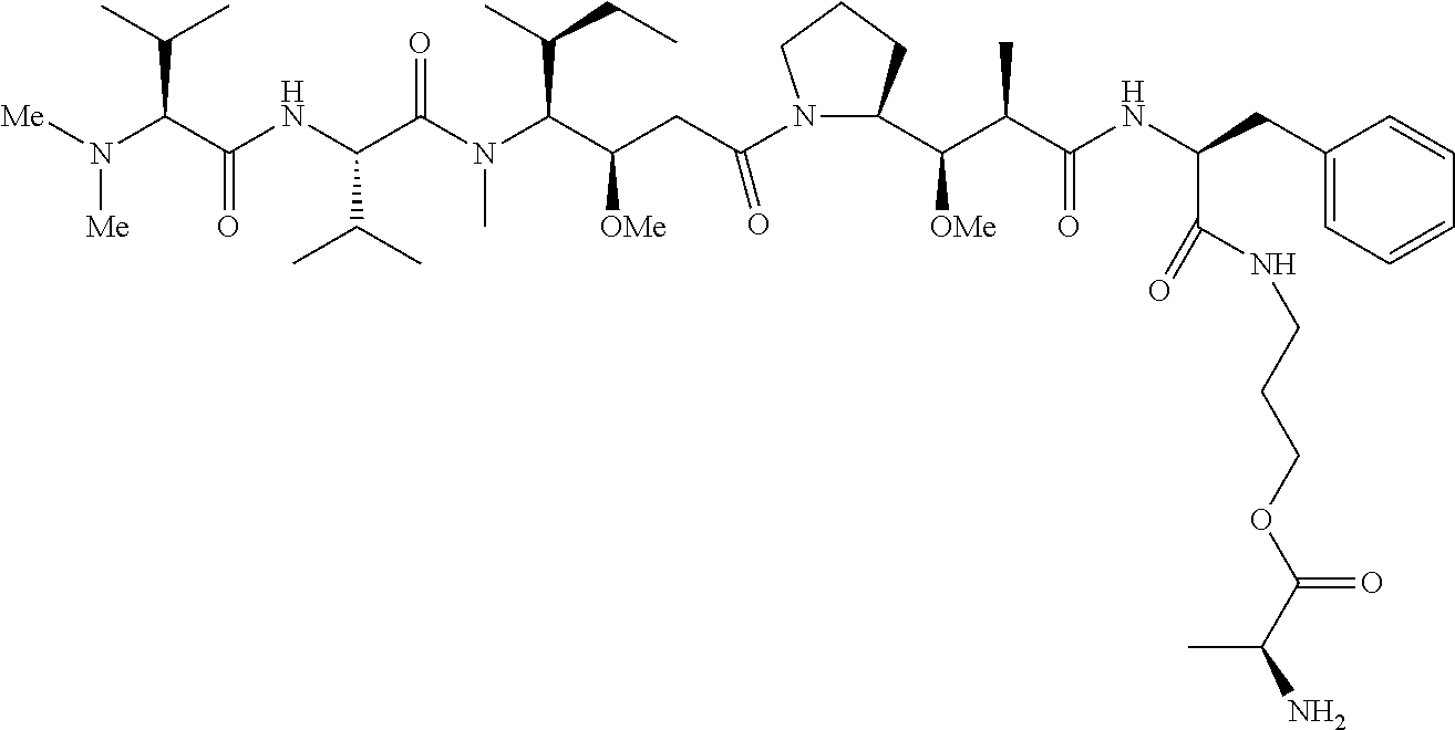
N([Me])([Me])C(C(NC(C(N(C(C(CC(N1C(C(C(C(NC(C(NCCCOC(C(N)C)=O)=O)CC2=CC=CC=C2)=O)C)[OMe])CCC1)=O)[OMe])C(C)CC)C)=O)C(C)C)=O)C(C)C
